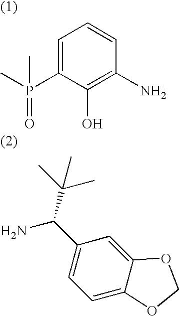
C1=C(P(C)(=O)C)C(O)=C(N)C=C1.NC(C1=CC=C2C(=C1)OCO2)C(C)(C)C
